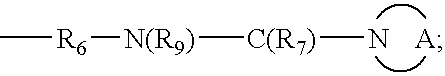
C[R6][N(R9)][C(R7)]N.[A]
